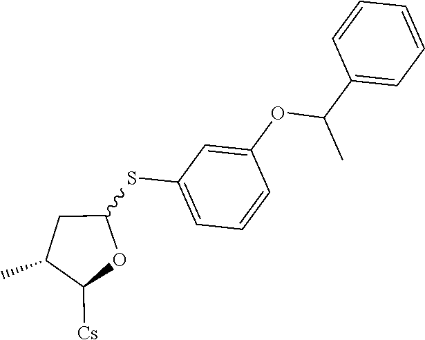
C1C(SC2=CC=CC(OC(C3=CC=CC=C3)C)=C2)OC([Cs])C1C
